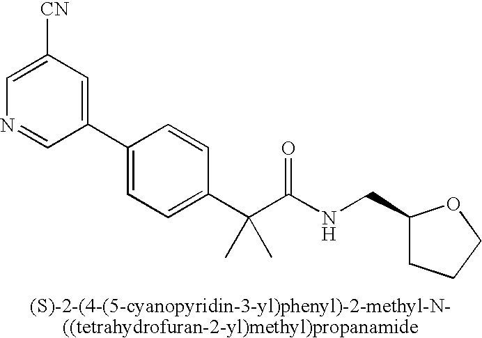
C1(C2=CC=C(C(C(NCC3CCCO3)=O)(C)C)C=C2)=CC([CN])=CN=C1
